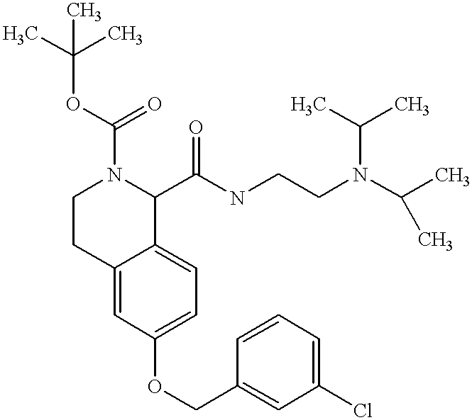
O(C1=CC=C2C(=C1)CCN(C(=O)OC(C)(C)C)C2C(NCCN(C(C)C)C(C)C)=O)CC1=CC(Cl)=CC=C1
